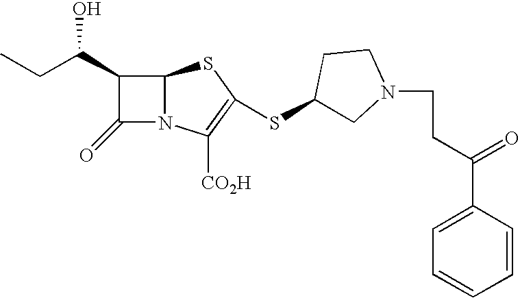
C1(C(CC)O)C(=O)N2C1SC(SC1CN(CCC(=O)C3=CC=CC=C3)CC1)=C2[CO2H]
